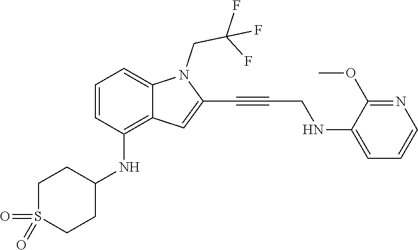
C1=C(NCC#CC2=CC3=C(NC4CCS(=O)(=O)CC4)C=CC=C3N2CC(F)(F)F)C(OC)=NC=C1
